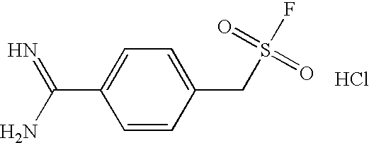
C1=CC(CS(F)(=O)=O)=CC=C1C(N)=N.Cl
